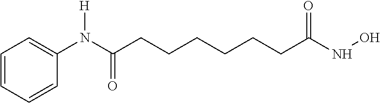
C1=CC=CC(N([H])C(=O)CCCCCCC(NO)=O)=C1
